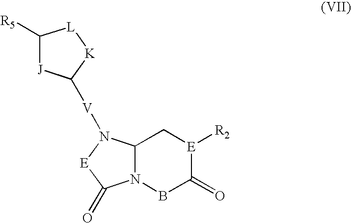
C12N(BC(=O)[E]([R2])C1)C(=O)[E]N2[V]C1[J]C([R5])[L][K]1
